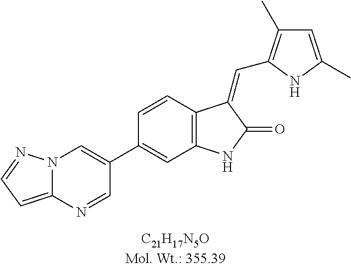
C1=CC2=C(C=C1C1=CN3C(=CC=N3)N=C1)NC(=O)C2=CC1=C(C)C=C(C)N1
